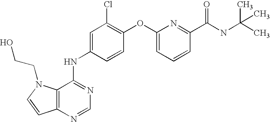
C12=C(N=CN=C1NC1=CC(Cl)=C(OC3=CC=CC(C(=O)NC(C)(C)C)=N3)C=C1)C=CN2CCO
